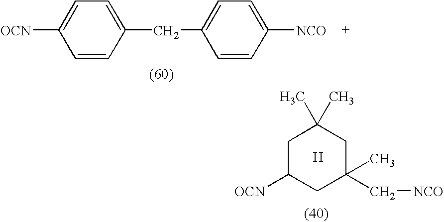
C1=CC(CC2=CC=C([NCO])C=C2)=CC=C1[OCN].C1C([OCN])CC(C[NCO])(C)CC1(C)C.[H]
